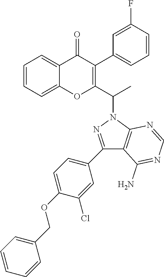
C1=CC=C2C(=C1)OC(C(N1N=C(C3=CC=C(OCC4=CC=CC=C4)C(Cl)=C3)C3=C1N=CN=C3N)C)=C(C1=CC=CC(F)=C1)C2=O
